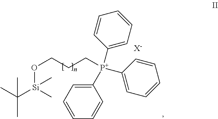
O(CCC[P+](C1=CC=CC=C1)(C1=CC=CC=C1)C1=CC=CC=C1)[Si](C(C)(C)C)(C)C.[X-]
